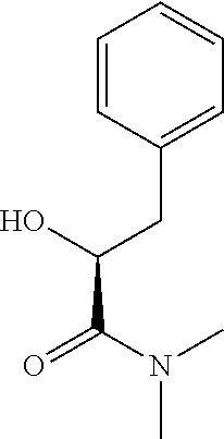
C1=CC(CC(C(=O)N(C)C)O)=CC=C1
